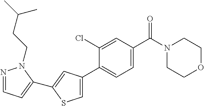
C1CN(C(C2=CC=C(C3=CSC(C4=CC=NN4CCC(C)C)=C3)C(Cl)=C2)=O)CCO1
